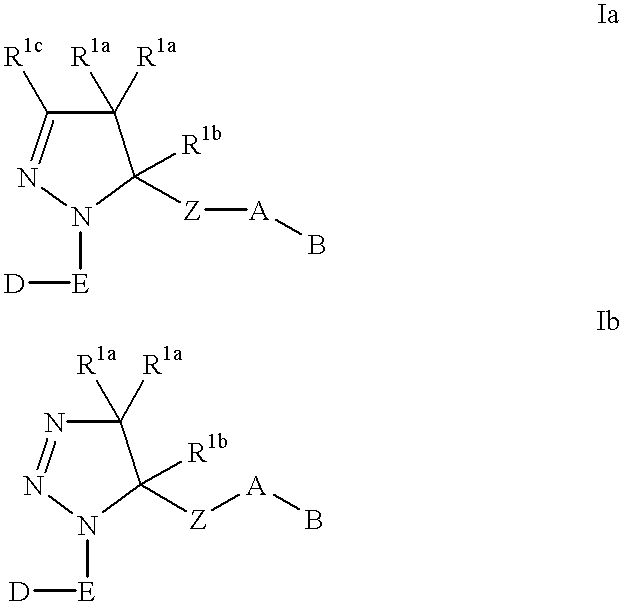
C1([R1a])([R1a])N=NN([E][D])C1([R1b])[Z][A]B.[R1c]C1=NN([E][D])C([R1b])([Z][A]B)C1([R1a])[R1a]
